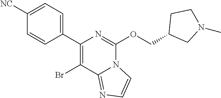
C1([NC])=CC=C(C2=C(Br)C3=NC=CN3C(OCC3CN(C)CC3)=N2)C=C1
